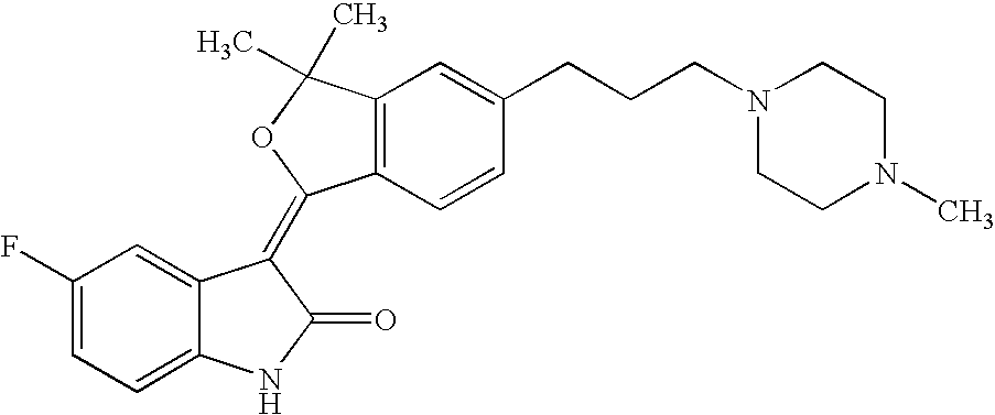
C1=C2C(=CC=C1F)NC(=O)C2=C1C2=C(C=C(CCCN3CCN(C)CC3)C=C2)C(C)(C)O1
